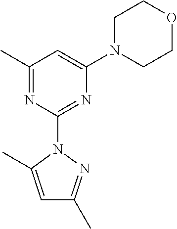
C1(C)=NC(N2C(C)=CC(C)=N2)=NC(N2CCOCC2)=C1
